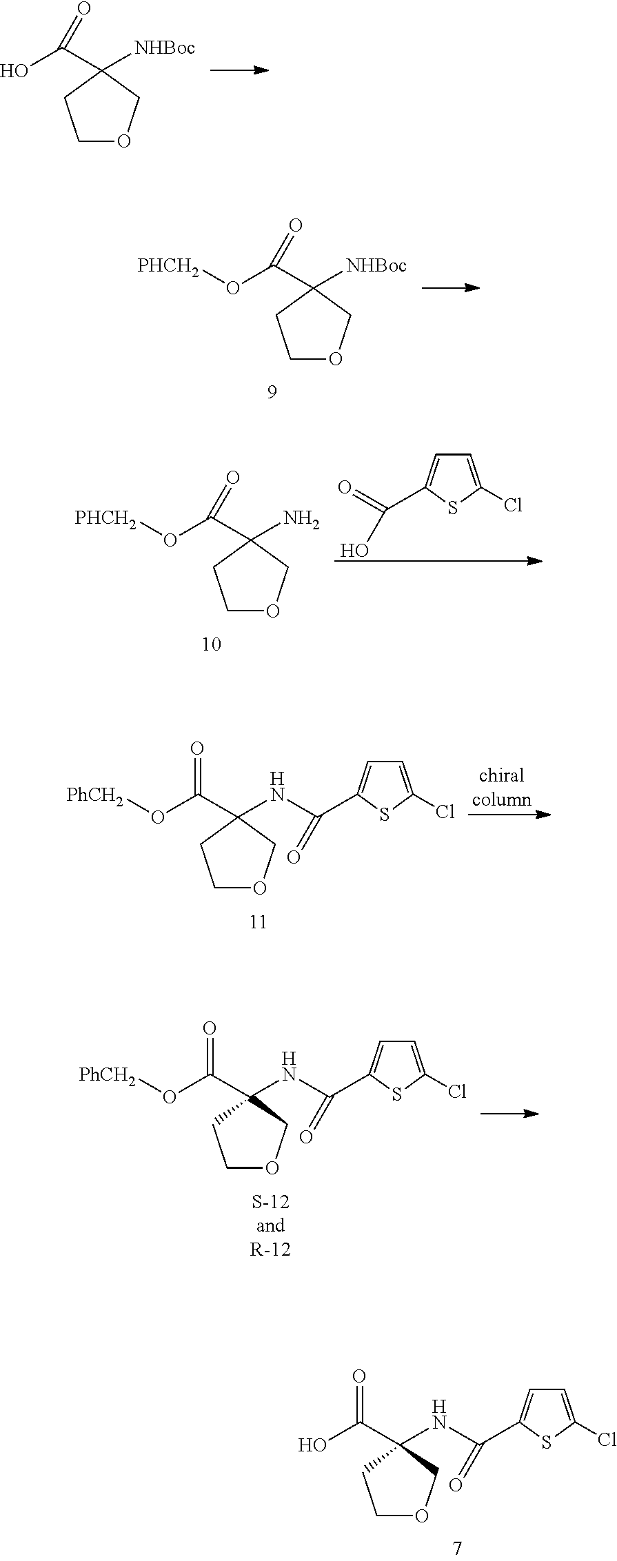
C1OCC(C(O)=O)([NHBoc])C1.C1OCC(C(O[PHCH2])=O)([NHBoc])C1.C1=C(C(=O)O)SC(Cl)=C1.C1OCC(C(O[PHCH2])=O)(N)C1.C1OCC(C(O[PhCH2])=O)(NC(C2=CC=C(Cl)S2)=O)C1.C1OCC(C(O[PhCH2])=O)(NC(C2=CC=C(Cl)S2)=O)C1.C1OCC(C(O)=O)(NC(C2=CC=C(Cl)S2)=O)C1
